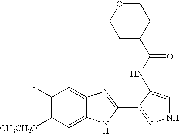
C1(F)=C([CH3CH2O])C=C2C(=C1)N=C(C1=NNC=C1NC(=O)C1CCOCC1)N2
